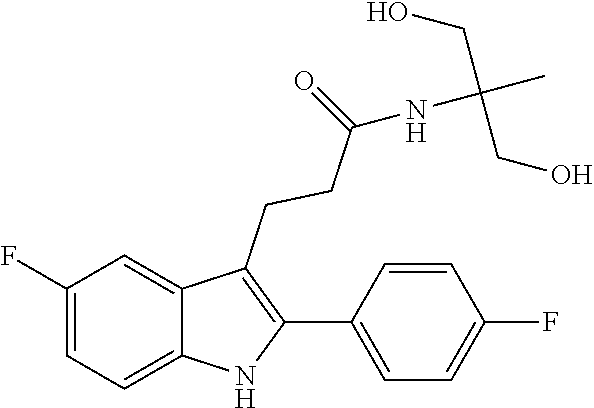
C1(CCC(=O)NC(C)(CO)CO)=C(C2=CC=C(F)C=C2)NC2=CC=C(F)C=C12
